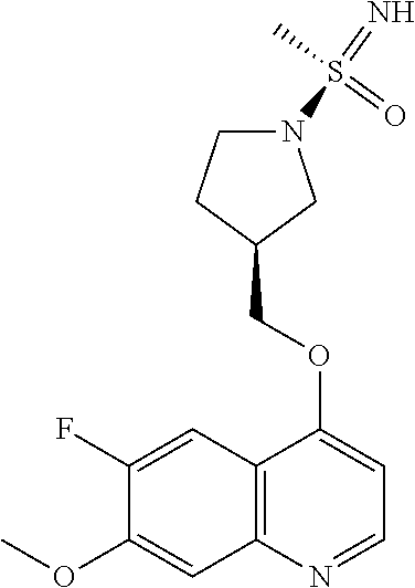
C12=C(N=CC=C1OCC1CN(S(=N)(C)=O)CC1)C=C(OC)C(F)=C2
